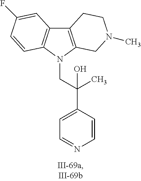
C12=C(N(CC(C3=CC=NC=C3)(C)O)C3=C1C=C(F)C=C3)CN(C)CC2
